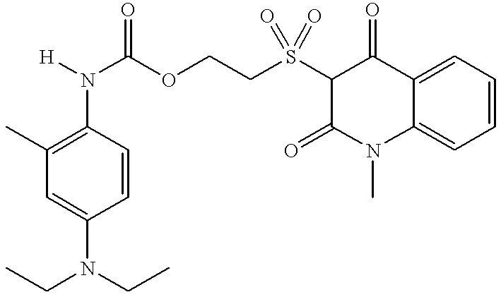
C1(N([H])C(OCCS(C2C(=O)C3=CC=CC=C3N(C)C2=O)(=O)=O)=O)=C(C)C=C(N(CC)CC)C=C1
